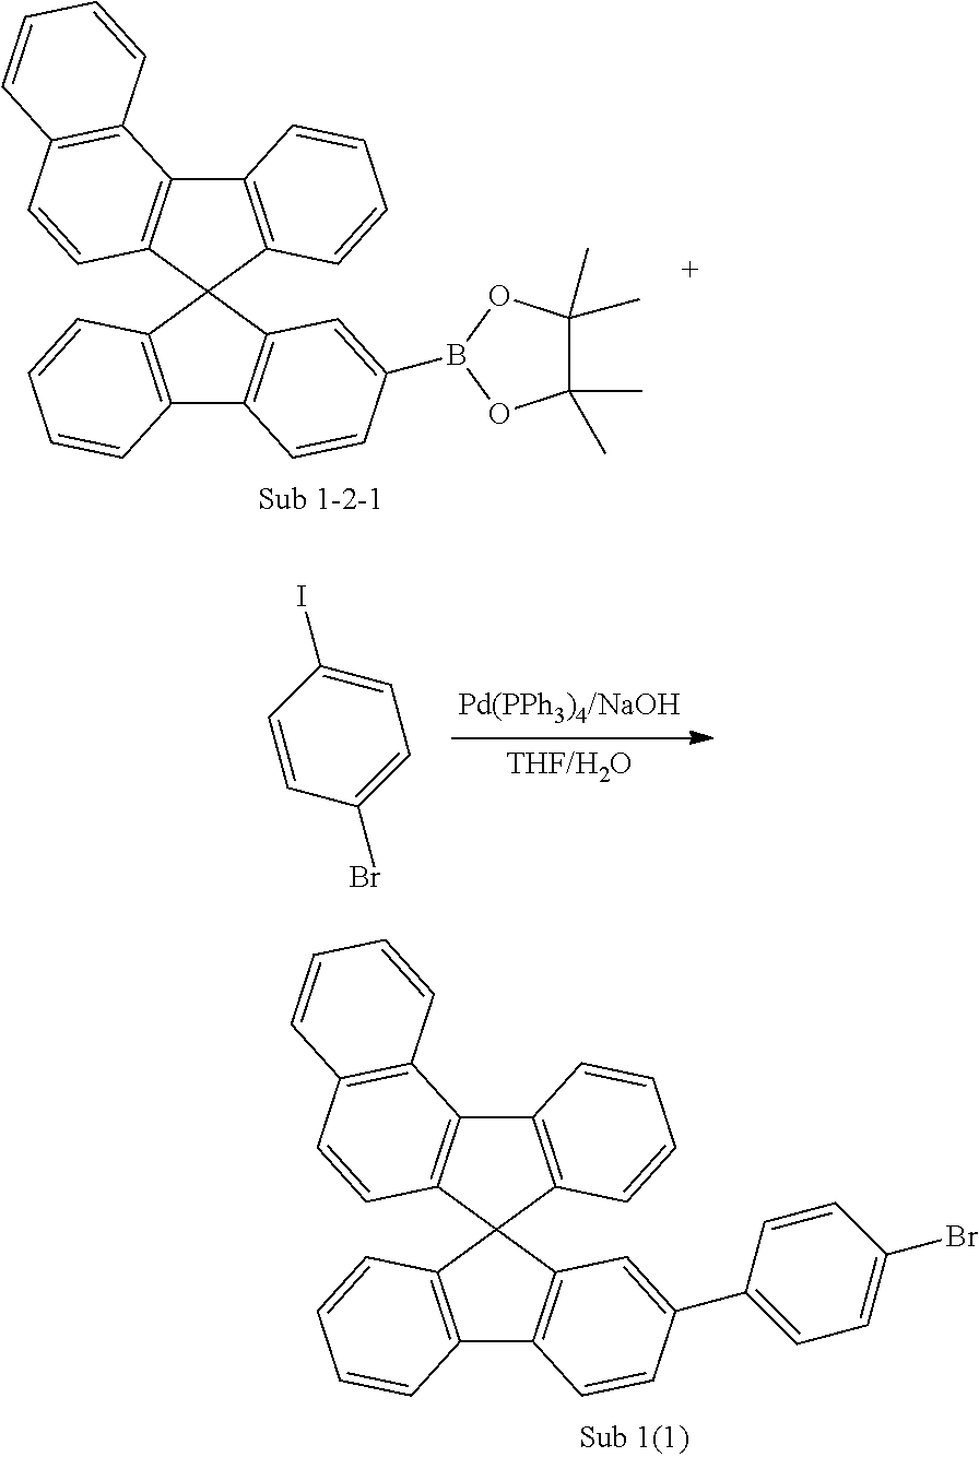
C12=C(C=C(C3=CC=C(Br)C=C3)C=C1)C1(C3=C2C=CC=C3)C2=C(C3=C1C=CC=C3)C1=C(C=C2)C=CC=C1.C12=C(C=C(B3OC(C)(C)C(C)(C)O3)C=C1)C1(C3=C2C=CC=C3)C2=C(C3=C1C=CC=C3)C1=C(C=C2)C=CC=C1.C1=C(I)C=CC(Br)=C1
